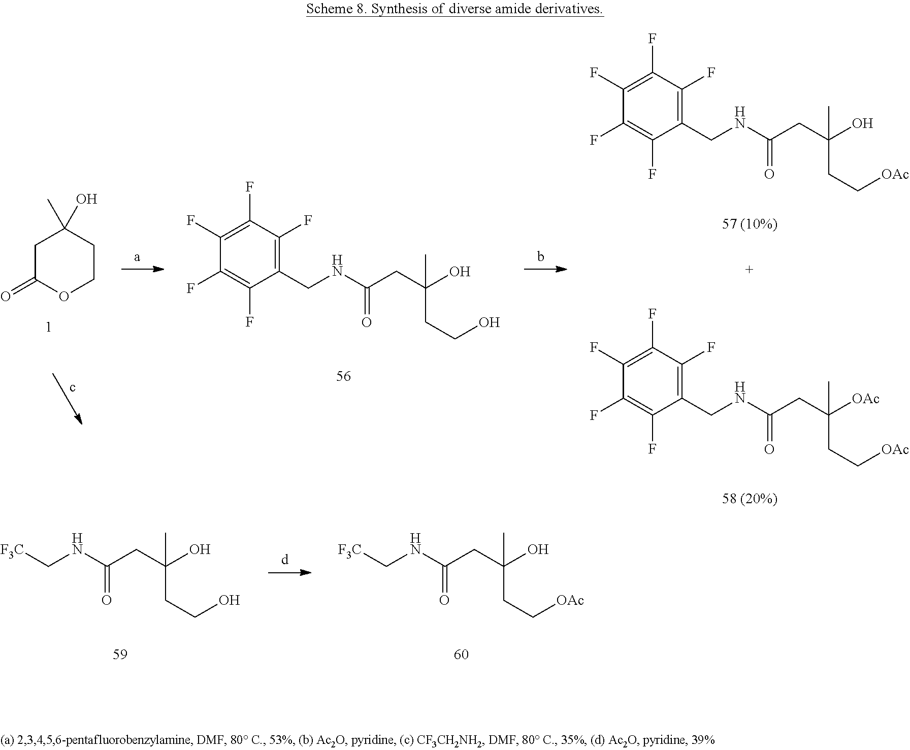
C1C(=O)OCCC1(C)O.C1(F)=C(F)C(F)=C(CNC(CC(O)(C)CCO)=O)C(F)=C1F.C1(F)=C(F)C(F)=C(CNC(CC(O)(C)CC[OAc])=O)C(F)=C1F.C1(F)=C(F)C(F)=C(CNC(CC([OAc])(C)CC[OAc])=O)C(F)=C1F.[F3C]CNC(CC(O)(C)CCO)=O.[F3C]CNC(CC(O)(C)CC[OAc])=O
